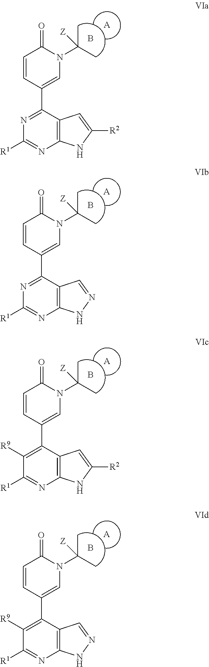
C1=CC(C2=NC([R1])=NC3=C2C=C([R2])N3)=CN(C(C)(C)[Z])C1=O.B.[A].C1=CC(C2=NC([R1])=NC3=C2C=NN3)=CN(C(C)(C)[Z])C1=O.B.[A].C1=CC(C2=C([R9])C([R1])=NC3=C2C=C([R2])N3)=CN(C(C)(C)[Z])C1=O.B.[A].C1=CC(C2=C([R9])C([R1])=NC3=C2C=NN3)=CN(C(C)(C)[Z])C1=O.B.[A]
